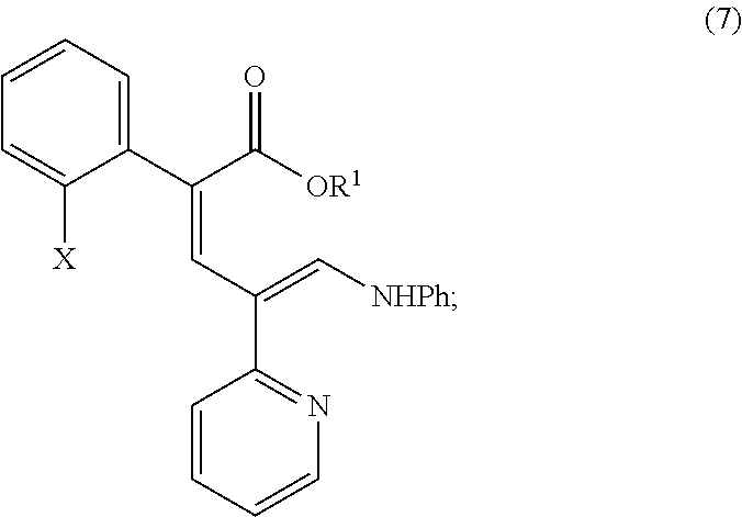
[OR1]C(C(=CC(=C[NHPh])C1=NC=CC=C1)C1=CC=CC=C1[X])=O
